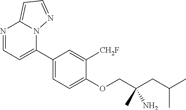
C1(C2=CC=NC3=CC=NN23)=CC=C(OCC(CC(C)C)(N)C)C([CH2F])=C1
